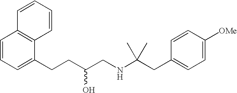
C1=CC=C(CCC(CNC(CC2=CC=C([OMe])C=C2)(C)C)O)C2=C1C=CC=C2
